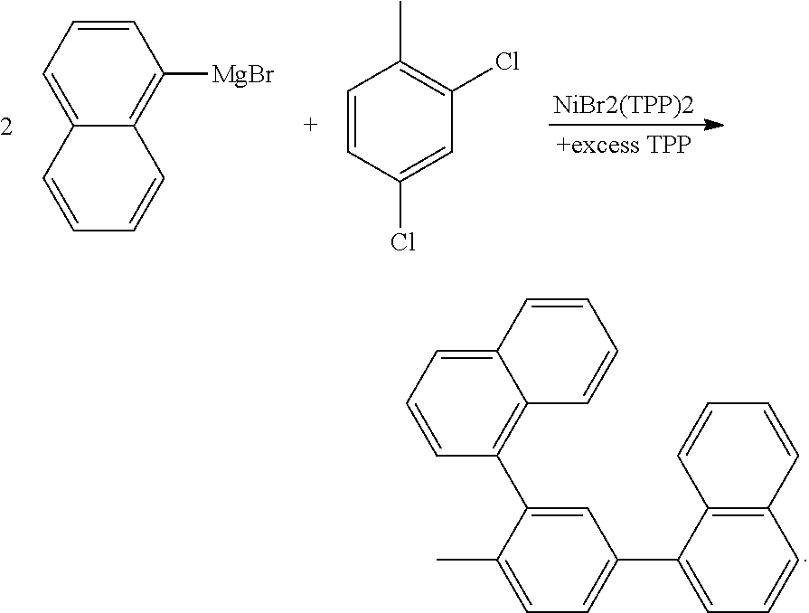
[NiBr2(TPP)2].C1=CC(Cl)=CC(Cl)=C1C.C1=CC=C2C(=C1[MgBr])C=CC=C2.C12=CC=CC(C3=CC(C4=CC=CC5=C4C=CC=C5)=CC=C3C)=C1C=CC=C2
